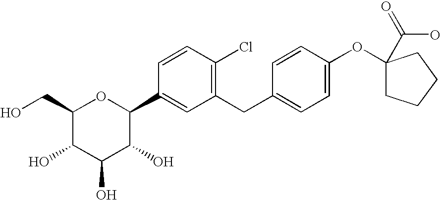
OCC1C(O)C(O)C(O)C(C2=CC(CC3=CC=C(OC4(C(O)=O)CCCC4)C=C3)=C(Cl)C=C2)O1
